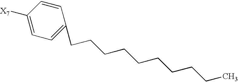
C1=C([X7])C=CC(CCCCCCCCCC)=C1
